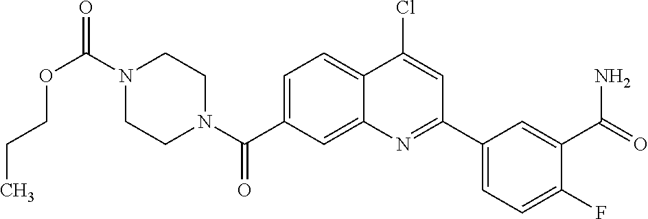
N1(C(OCCC)=O)CCN(C(=O)C2=CC=C3C(=C2)N=C(C2=CC=C(F)C(C(=O)N)=C2)C=C3Cl)CC1
